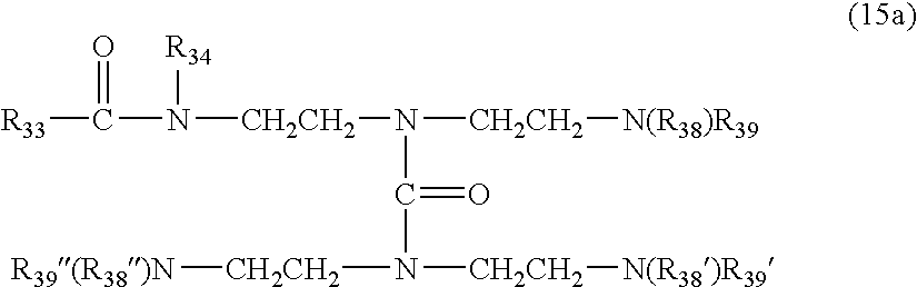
[R33]C(N([CH2CH2]N([CH2CH2][N(R38)R39])C(N([CH2CH2][N(R38)R39])[CH2CH2][R39(R38)N])=O)[R34])=O
